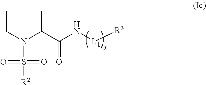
N1(S([R2])(=O)=O)C(C(N[L1][R3])=O)CCCC1
